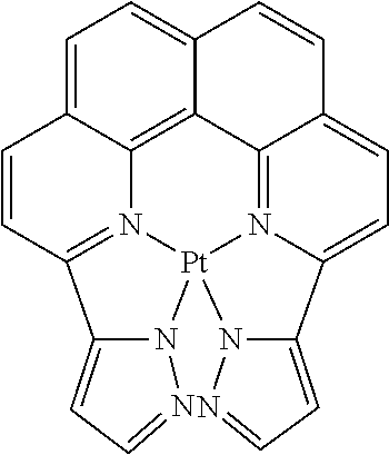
C1=C2C3=C4C(=C1)C=CC1=CC=C5N(=C41)[Pt]1(N4C(=CC=N4)C(=N31)C=C2)N1C5=CC=N1
